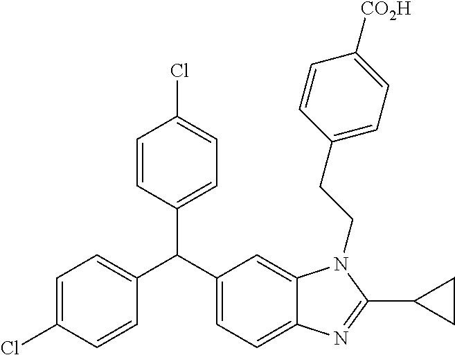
C1=C(Cl)C=CC(C(C2=CC=C3C(=C2)N(CCC2=CC=C([CO2H])C=C2)C(C2CC2)=N3)C2=CC=C(Cl)C=C2)=C1
